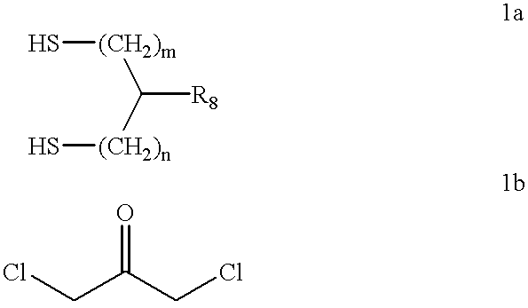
S[(CH2)m]C([(CH2)n]S)[R8].ClCC(CCl)=O
